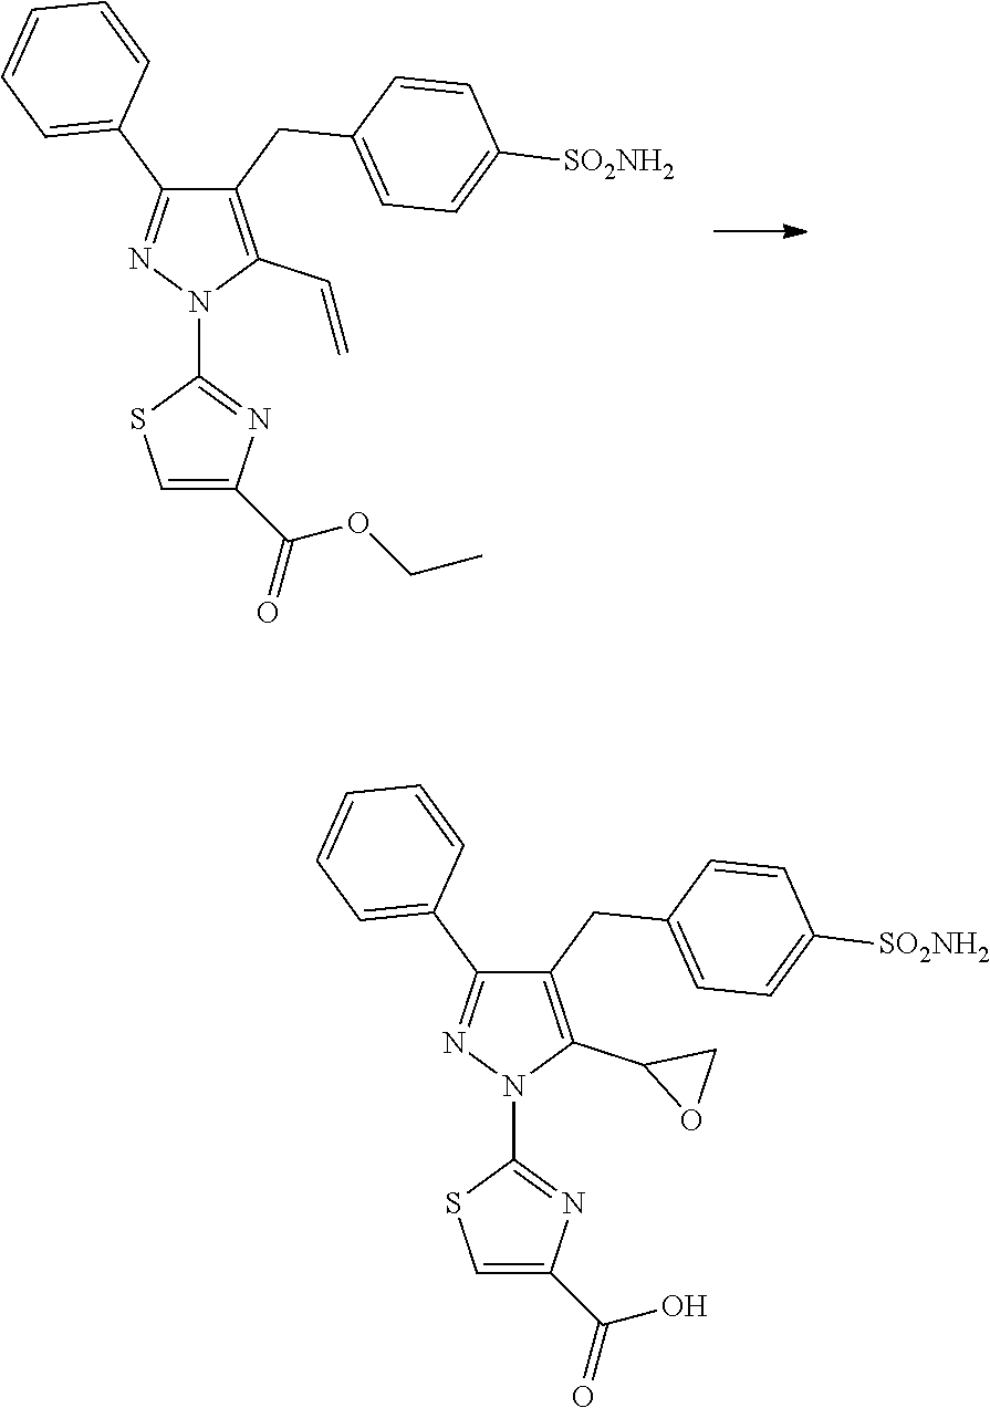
C1(CC2=CC=C([SO2NH2])C=C2)=C(C=C)N(C2=NC(C(OCC)=O)=CS2)N=C1C1=CC=CC=C1.C1(CC2=CC=C([SO2NH2])C=C2)=C(C2OC2)N(C2=NC(C(O)=O)=CS2)N=C1C1=CC=CC=C1
